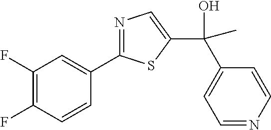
C1(F)=C(F)C=CC(C2=NC=C(C(C)(C3=CC=NC=C3)O)S2)=C1
